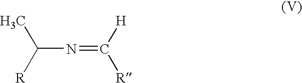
C(N=C([R])[H])([R])C
